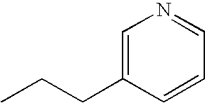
CCCC1=CN=CC=C1
